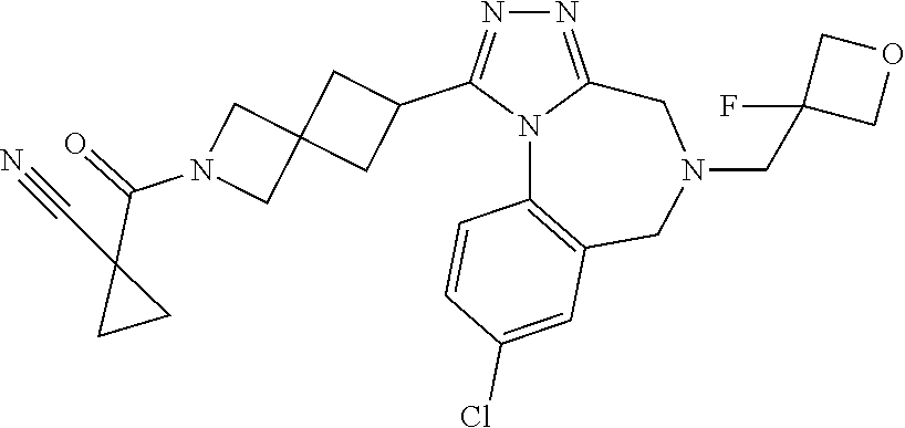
N1=C2N(C(C3CC4(C3)CN(C(=O)C3(C#N)CC3)C4)=N1)C1=C(CN(CC3(F)COC3)C2)C=C(Cl)C=C1
